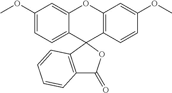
C1(OC)=CC=C2C(=C1)OC1=C(C=CC(OC)=C1)C21OC(=O)C2=C1C=CC=C2
